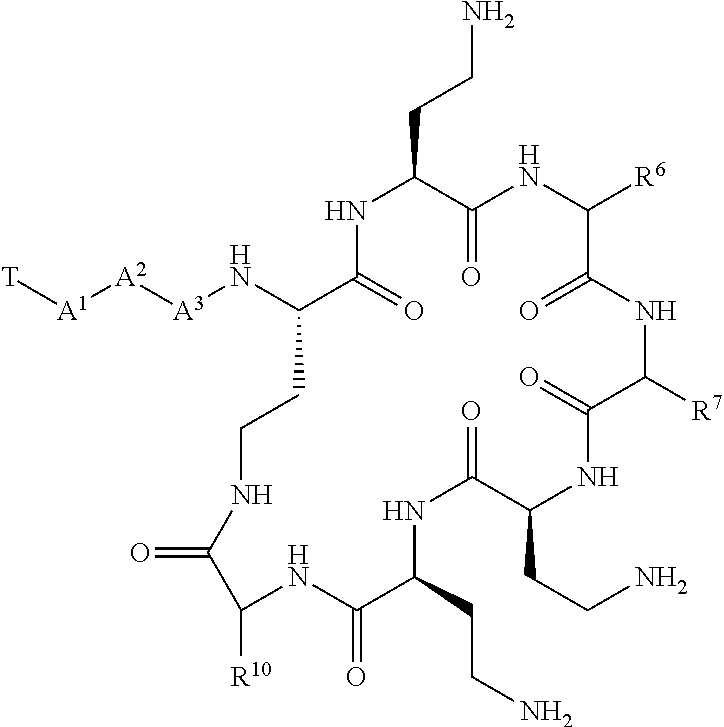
[T][A1][A2][A3]NC1C(=O)NC(CCN)C(=O)NC([R6])C(=O)NC([R7])C(=O)NC(CCN)C(=O)NC(CCN)C(=O)NC([R10])C(=O)NCC1
